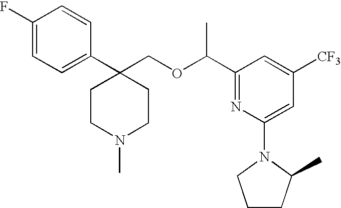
C1(F)=CC=C(C2(COC(C3=NC(N4CCCC4C)=CC([CF3])=C3)C)CCN(C)CC2)C=C1
